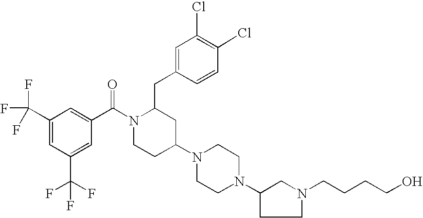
C1(C(F)(F)F)=CC(C(F)(F)F)=CC(C(N2CCC(N3CCN(C4CCN(CCCCO)C4)CC3)CC2CC2=CC(Cl)=C(Cl)C=C2)=O)=C1
